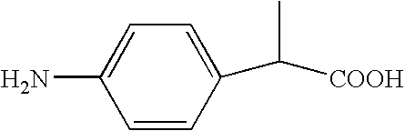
C1=C(N)C=CC(C([COOH])C)=C1
